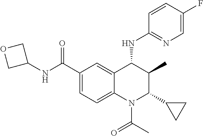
C12=CC(C(NC3COC3)=O)=CC=C1N(C(C)=O)C(C1CC1)C(C)C2NC1=NC=C(F)C=C1
